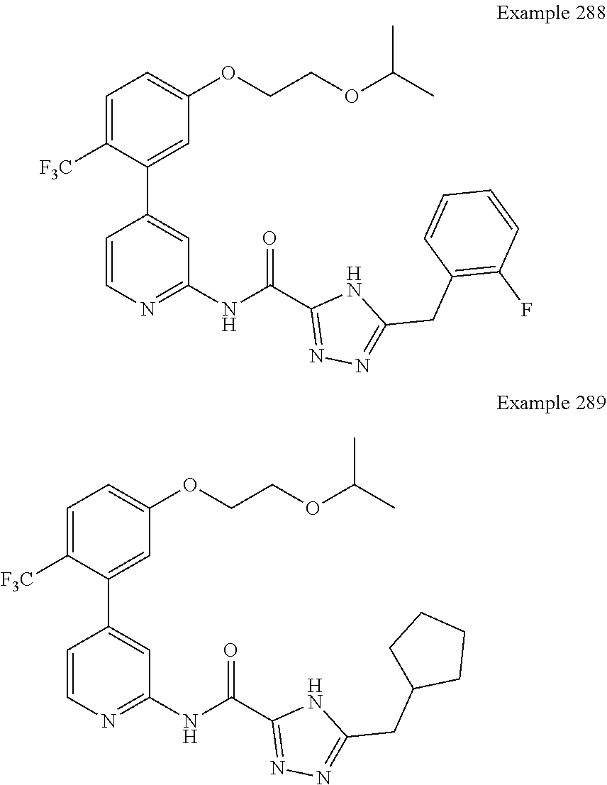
C1=C([F3C])C(C2=CC(NC(C3=NN=C(CC4=C(F)C=CC=C4)N3)=O)=NC=C2)=CC(OCCOC(C)C)=C1.C1=C([F3C])C(C2=CC(NC(C3=NN=C(CC4CCCC4)N3)=O)=NC=C2)=CC(OCCOC(C)C)=C1
